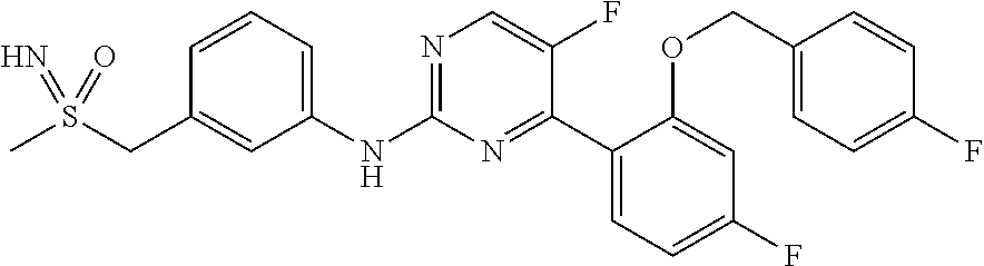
C1=CC(CS(C)(=N)=O)=CC(NC2=NC=C(F)C(C3=CC=C(F)C=C3OCC3=CC=C(F)C=C3)=N2)=C1
